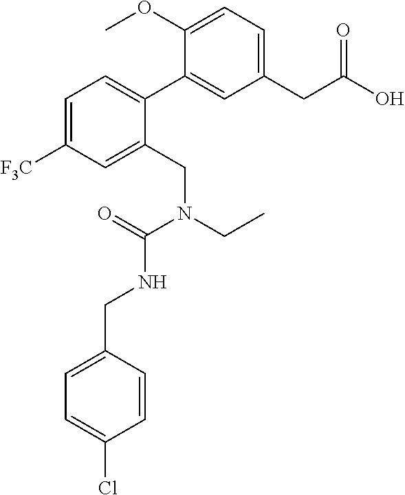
N(C(=O)N(CC)CC1=CC([F3C])=CC=C1C1=CC(CC(O)=O)=CC=C1OC)CC1=CC=C(Cl)C=C1
